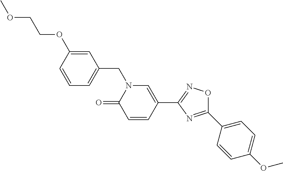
C1=CC(OCCOC)=CC(CN2C(=O)C=CC(C3=NOC(C4=CC=C(OC)C=C4)=N3)=C2)=C1
